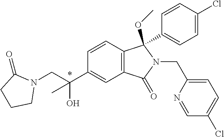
C1=CC2=C(C=C1C(CN1C(=O)CCC1)(C)O)C(=O)N(CC1=CC=C(Cl)C=N1)C2(OC)C1=CC=C(Cl)C=C1
